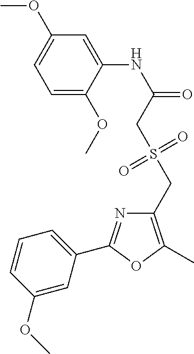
C1=C(OC)C(NC(=O)CS(CC2=C(C)OC(C3=CC=CC(OC)=C3)=N2)(=O)=O)=CC(OC)=C1
